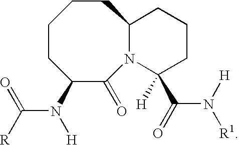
C1CC(N(C(=O)[R])[H])C(=O)N2C(CC1)CCCC2(C(N([H])[R1])=O)[H]
